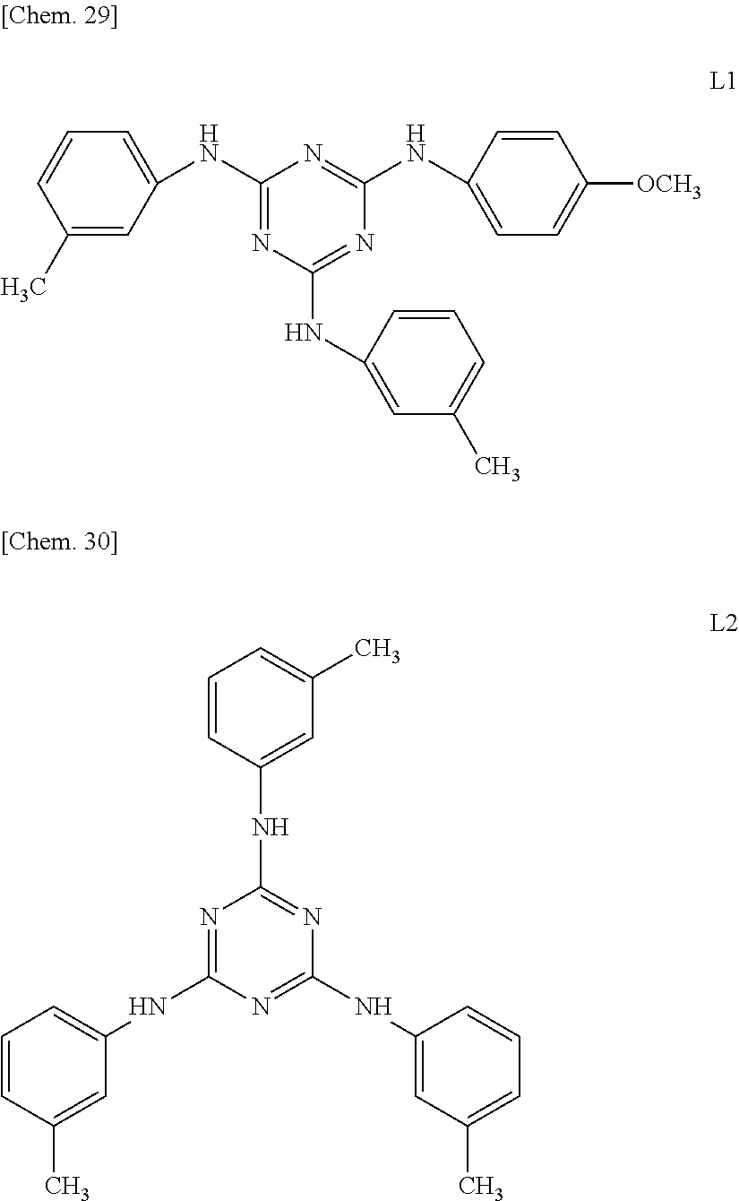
C1(C)=CC(NC2=NC(NC3=CC(C)=CC=C3)=NC(NC3=CC=C([OCH3])C=C3)=N2)=CC=C1.N1=C(NC2=CC=CC(C)=C2)N=C(NC2=CC(C)=CC=C2)N=C1NC1=CC(C)=CC=C1
